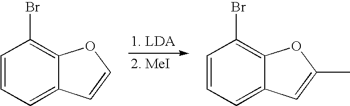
C1=CC=C2C(=C1Br)OC=C2.C1=CC=C2C(=C1Br)OC(C)=C2
